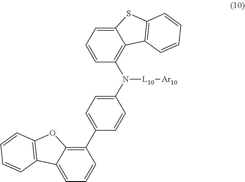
N([L10][Ar10])(C1=CC=C(C2=C3C(=CC=C2)C2=C(O3)C=CC=C2)C=C1)C1=C2C(=CC=C1)SC1=C2C=CC=C1
